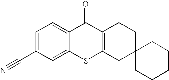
C1=C(C#N)C=C2C(=C1)C(=O)C1=C(S2)CC2(CC1)CCCCC2
